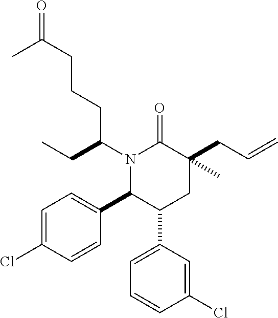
C1=C(Cl)C=CC(C2C(C3=CC=CC(Cl)=C3)CC(CC=C)(C)C(=O)N2C(CC)CCCC(=O)C)=C1
